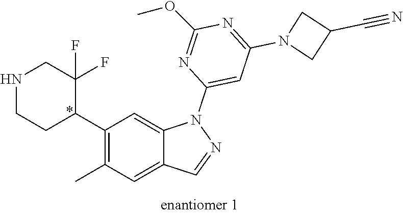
C1(C2C(F)(F)CNCC2)=C(C)C=C2C(=C1)N(C1=CC(N3CC(C#N)C3)=NC(OC)=N1)N=C2
